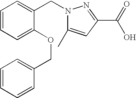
C1=CC=C(OCC2=CC=CC=C2)C(CN2C(C)=CC(C(=O)O)=N2)=C1
